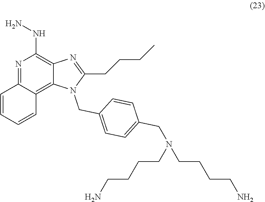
N1=C2C(=C3C(=C1NN)N=C(CCCC)N3CC1=CC=C(CN(CCCCN)CCCCN)C=C1)C=CC=C2
